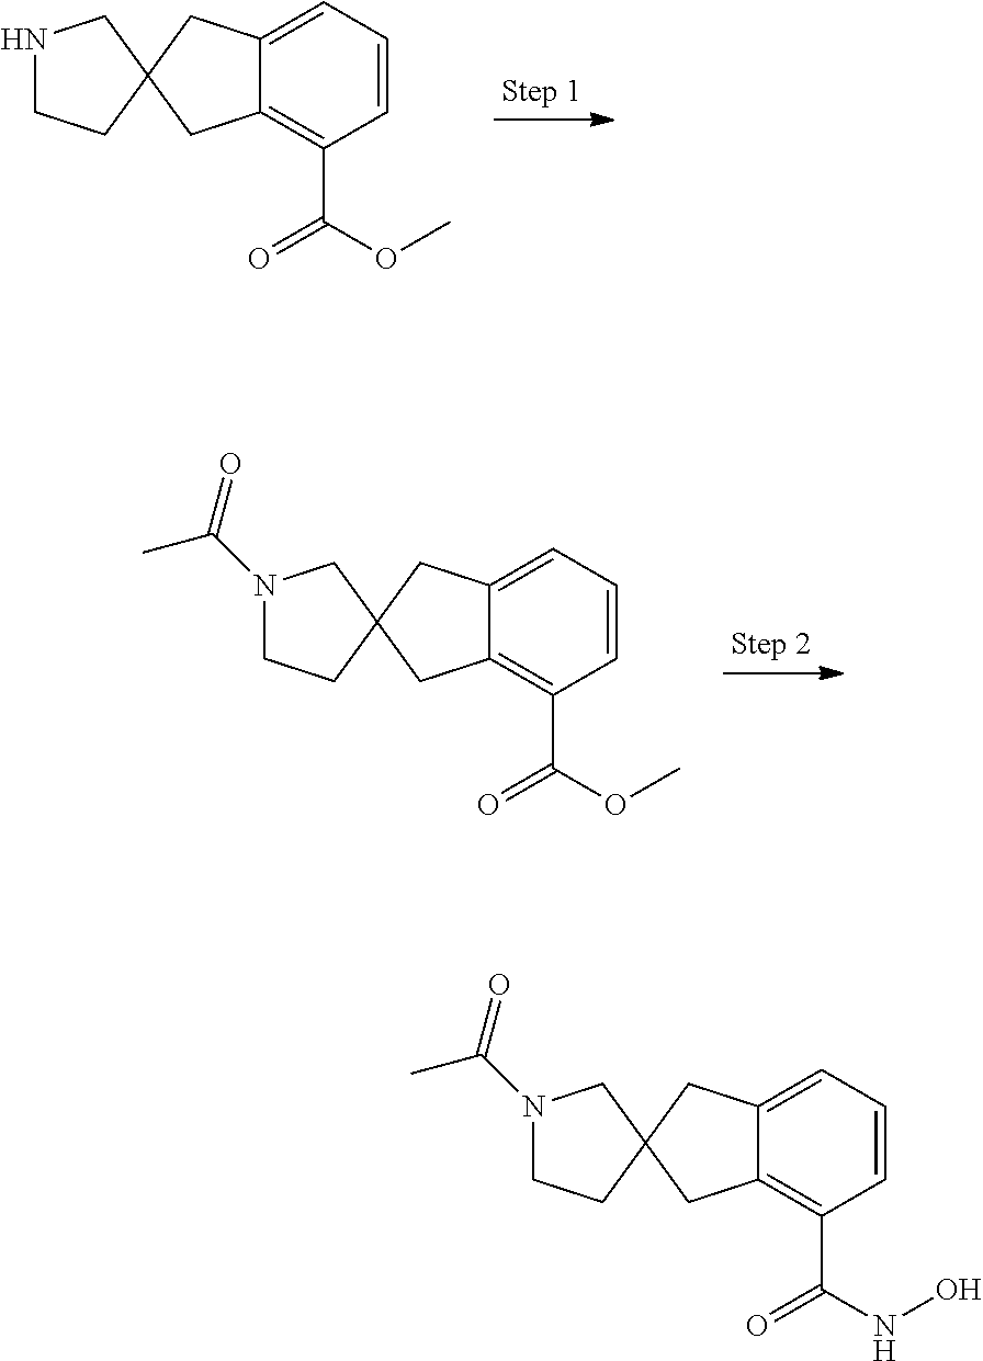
C12=CC=CC(C(OC)=O)=C1CC1(C2)CNCC1.C12=CC=CC(C(OC)=O)=C1CC1(C2)CN(C(C)=O)CC1.C12=CC=CC(C(NO)=O)=C1CC1(C2)CN(C(C)=O)CC1
